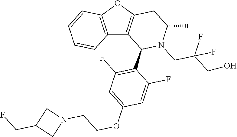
C12=C(OC3=C1C(C1=C(F)C=C(OCCN4CC(CF)C4)C=C1F)N(CC(CO)(F)F)C(C)C3)C=CC=C2
